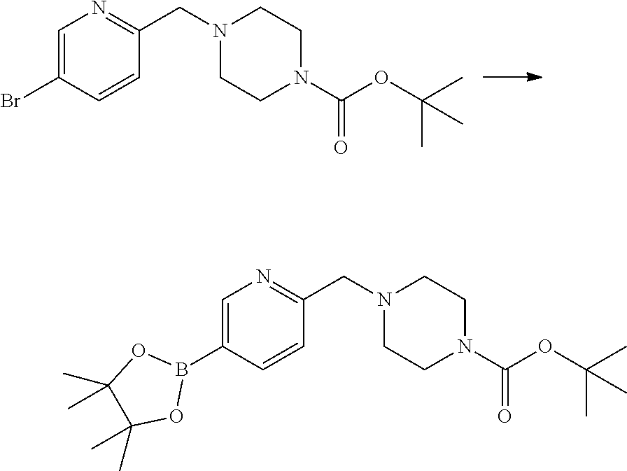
C1=C(Br)C=CC(CN2CCN(C(OC(C)(C)C)=O)CC2)=N1.C1=C(B2OC(C)(C)C(C)(C)O2)C=CC(CN2CCN(C(OC(C)(C)C)=O)CC2)=N1
